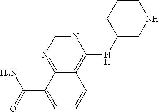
N1=CN=C2C(=C1NC1CNCCC1)C=CC=C2C(=O)N
